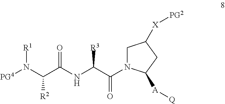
[PG4]N(C(C(NC(C(=O)N1CC([X][PG2])CC1[A][Q])[R3])=O)[R2])[R1]
